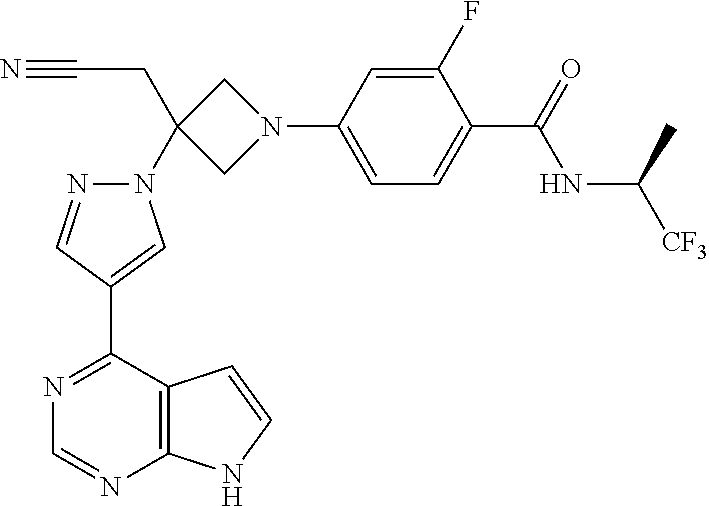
N1(C2(CC#N)CN(C3=CC=C(C(NC([CF3])C)=O)C(F)=C3)C2)N=CC(C2=NC=NC3=C2C=CN3)=C1
